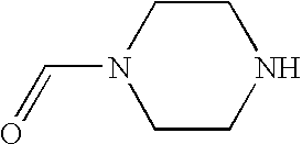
C1CN(C=O)CCN1
